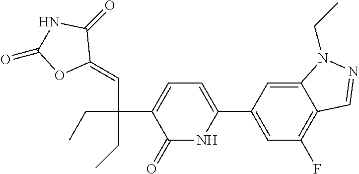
C12=CC(C3=CC=C(C(CC)(C=C4C(=O)NC(=O)O4)CC)C(=O)N3)=CC(F)=C1C=NN2CC
